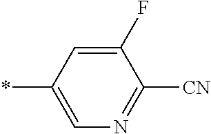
C1=C(*)C=C(F)C([CN])=N1
